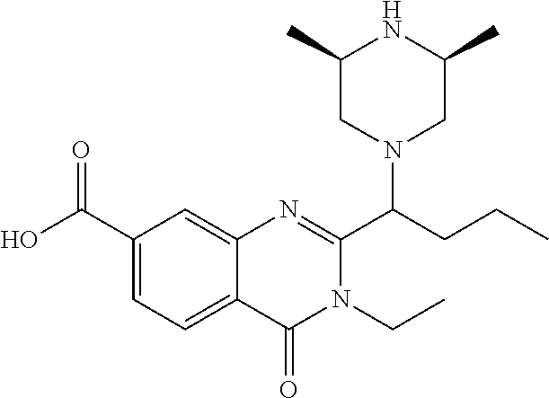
C1(C(O)=O)=CC=C2C(=C1)N=C(C(CCC)N1CC(C)NC(C)C1)N(CC)C2=O
